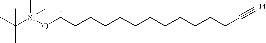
O(CCCCCCCCCCCCC#C)[Si](C(C)(C)C)(C)C
